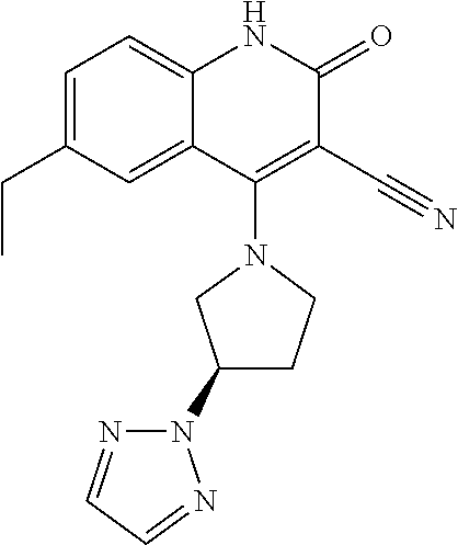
C1=C(CC)C=C2C(=C1)NC(=O)C(C#N)=C2N1CC(N2N=CC=N2)CC1
